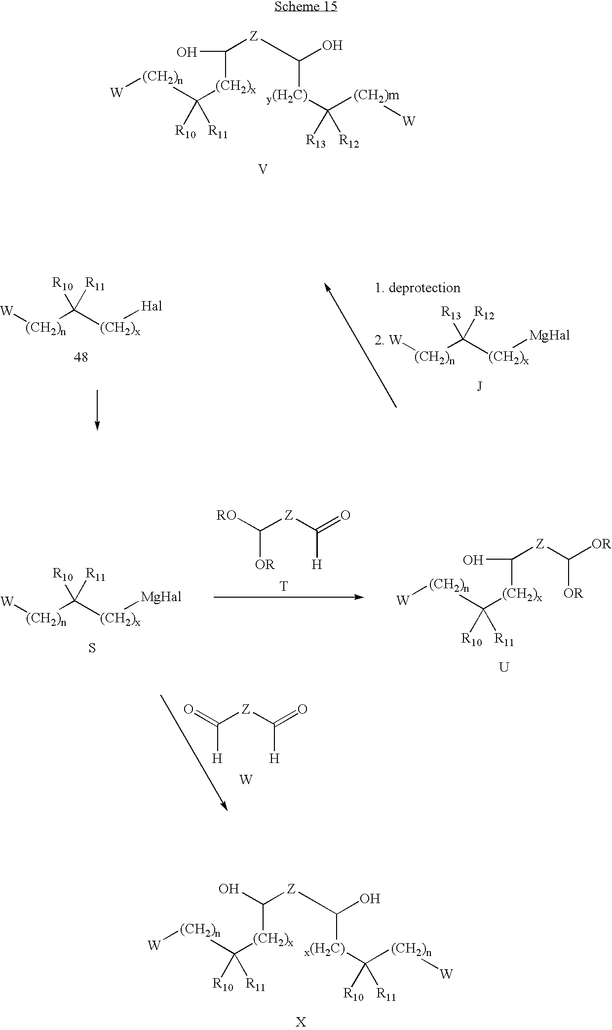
OC([Z]C(O)[y(H2C)]C([(CH2)m][W])([R13])[R12])[(CH2)x]C([(CH2)n][W])([R10])[R11].[V].[X].C([Z]C(O)[x(H2C)]C([(CH2)n][W])([R10])[R11])([(CH2)x]C([(CH2)n][W])([R10])[R11])O.[RO]C([Z]C(=O)[H])[OR].[T].O=C([Z]C(=O)[H])[H].[W].OC([Z]C([OR])[OR])[(CH2)x]C([(CH2)n][W])([R10])[R11].[U].[(CH2)n]([W])C([(CH2)x][MgHal])([R11])[R10].S.[(CH2)n]([W])C([(CH2)x][Hal])([R11])[R10].[(CH2)n]([W])C([(CH2)x][MgHal])([R12])[R13]
